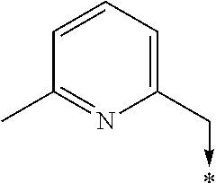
C1=CC=C(C->*)N=C1C
